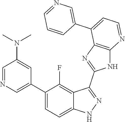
C1=NC=C(C2=CC=C3C(=C2F)C(C2=NC4=C(N2)N=CC=C4C2=CN=CC=C2)=NN3)C=C1N(C)C
